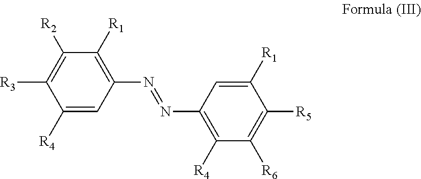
C1([R4])=CC(N=NC2=C([R4])C([R6])=C([R5])C([R1])=C2)=C([R1])C([R2])=C1[R3]
